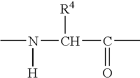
CN(C(C(C)=O)[R4])[H]
